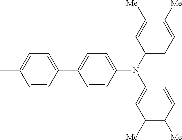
C1(C)=CC=C(C2=CC=C(N(C3=CC=C([Me])C([Me])=C3)C3=CC([Me])=C([Me])C=C3)C=C2)C=C1
